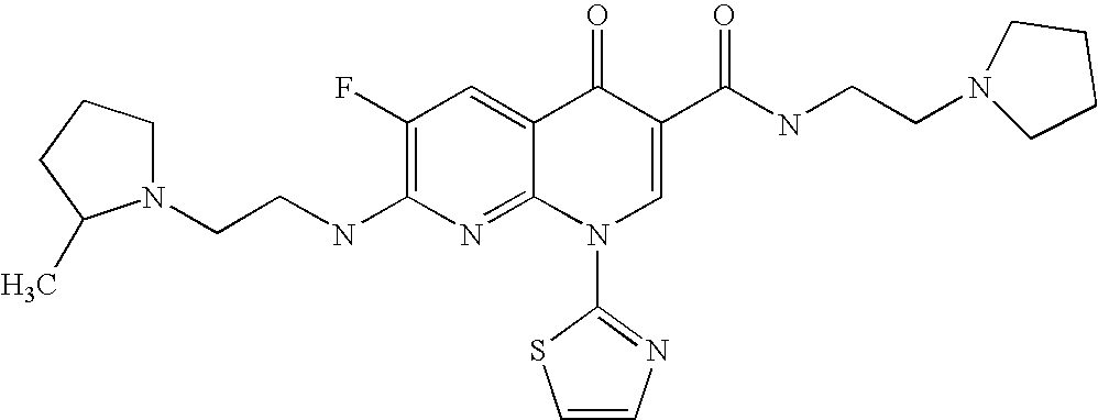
C1N(CCNC2=C(F)C=C3C(=N2)N(C2=NC=CS2)C=C(C(NCCN2CCCC2)=O)C3=O)C(C)CC1
